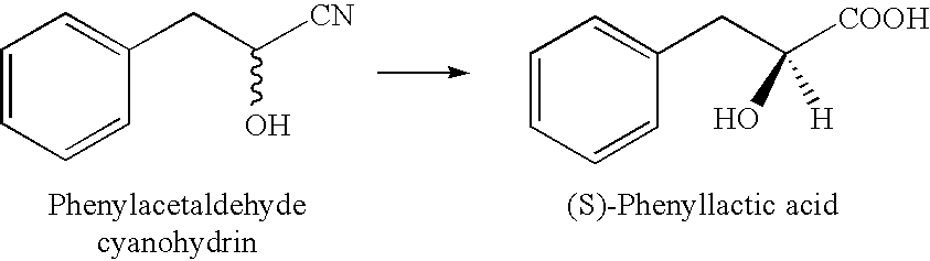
C1=CC=CC(CC([CN])O)=C1.C1=CC=CC(CC([COOH])(O)[H])=C1
